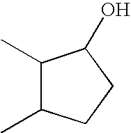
C1(C)C(C)CCC1O
